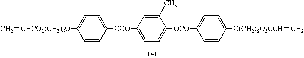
C1=CC([COO]C2=CC=C([OCO]C3=CC=C([O(CH2)6O2CCH]=C)C=C3)C(C)=C2)=CC=C1[CHCO2(CH2)6O]=C
